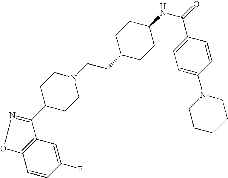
C12=C(C=C(F)C=C1)C(C1CCN(CCC3CCC(NC(=O)C4=CC=C(N5CCCCC5)C=C4)CC3)CC1)=NO2
